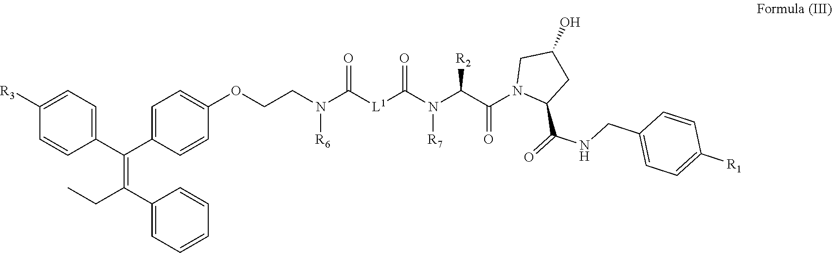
C1(C(=C(C2=CC=CC=C2)CC)C2=CC=C(OCCN(C([L1]C(N(C(C(N3C(C(=O)NCC4=CC=C([R1])C=C4)CC(O)C3)=O)[R2])[R7])=O)=O)[R6])C=C2)=CC=C([R3])C=C1
